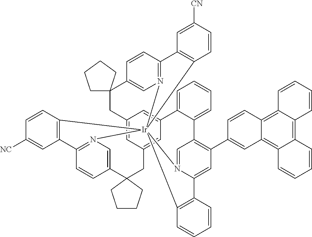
C12=CC3=CC(=C1)C1=CC=CC=C1C1=C(C4=CC5=C6C(=C7C(=C5C=C4)C=CC=C7)C=CC=C6)C=C4N(=C1)[Ir]15(N6=C(C=CC(=C6)C6(C3)CCCC6)C3=C1C=CC([CN])=C3)(N1=C(C=CC(=C1)C1(C2)CCCC1)C1=C5C=CC([CN])=C1)C1=C4C=CC=C1
